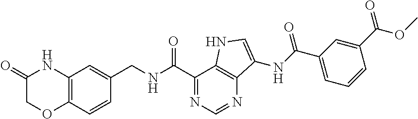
C12=C(C=CC(CNC(C3=NC=NC4=C3NC=C4NC(C3=CC=CC(C(OC)=O)=C3)=O)=O)=C1)OCC(=O)N2
